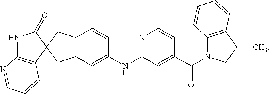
C1(=O)NC2=C(C=CC=N2)C12CC1=C(C=C(NC3=NC=CC(C(=O)N4C5=C(C(C)C4)C=CC=C5)=C3)C=C1)C2
